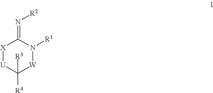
[X]1[U]C([R4])([R3])[W]N([R1])C1=N[R2]
